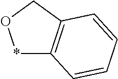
*1C2=C(CO1)C=CC=C2
